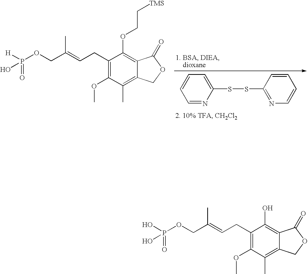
C1=NC(SSC2=NC=CC=C2)=CC=C1.C1(CC=C(COP([H])(=O)O)C)=C(OC)C(C)=C2C(=C1OCC[TMS])C(=O)OC2.C1(CC=C(COP(O)(=O)O)C)=C(OC)C(C)=C2C(=C1O)C(=O)OC2
